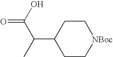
C1C[NBoc]CCC1C(C)C(O)=O
